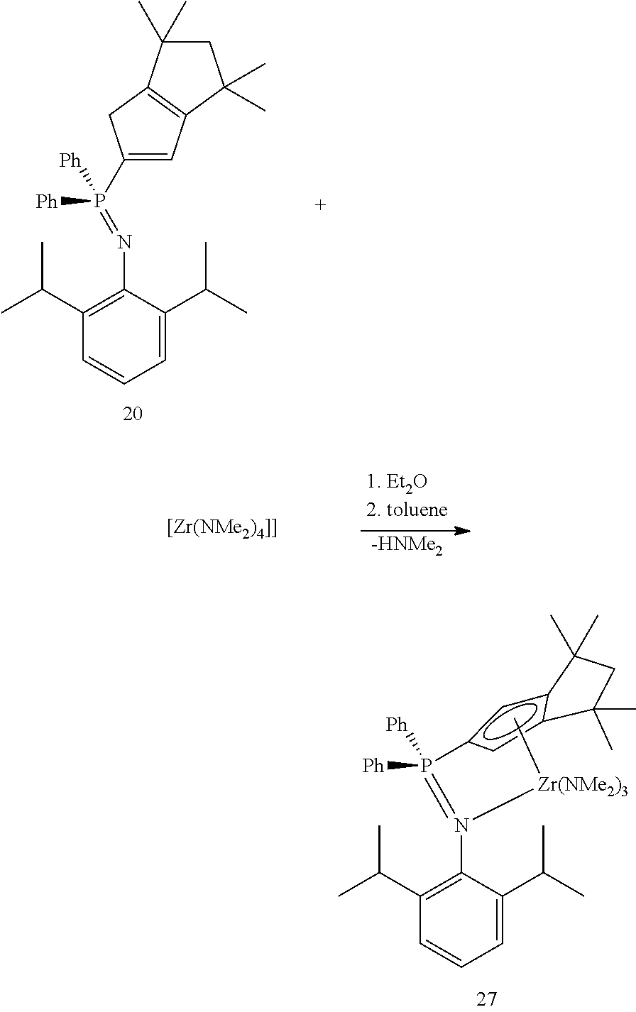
C1(P([Ph])(=NC2=C(C(C)C)C=CC=C2C(C)C)[Ph])=CC2=C(C1)C(C)(C)CC2(C)C.[-HNMe2].[[Zr(NMe2)4]]].P([Ph])(=N(C1=C(C(C)C)C=CC=C1C(C)C)[Zr(NMe2)3]C)([Ph])c1cc2c(c1)C(C)(C)CC2(C)C
